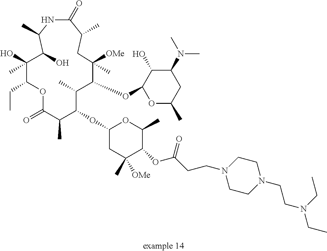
C1(OC2C(C)C(OC3OC(C)CC(N(C)C)C3O)C([OMe])(C)CC(C)C(=O)NC(C)C(O)C(C)(O)C(CC)OC(=O)C2C)CC(C)([OMe])C(OC(CCN2CCN(CCN(CC)CC)CC2)=O)C(C)O1
